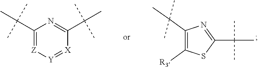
C1(C(C)(C)C)=C([R3])SC(C(C)(C)C)=N1.C1(C(C)(C)C)=[Z][Y]=[X]C(C(C)(C)C)=N1
